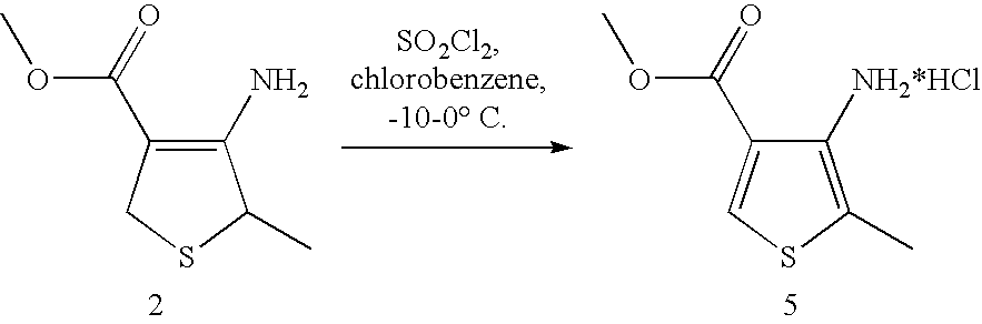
C1(N)=C(C(OC)=O)CSC1C.C1([NH2*HCl])=C(C)SC=C1C(OC)=O
